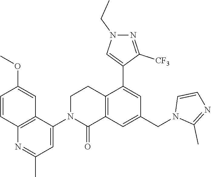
C12=C(C(N3C(=O)C4=C(CC3)C(C3=CN(CC)N=C3[CF3])=CC(CN3C(C)=NC=C3)=C4)=CC(C)=N1)C=C(OC)C=C2
